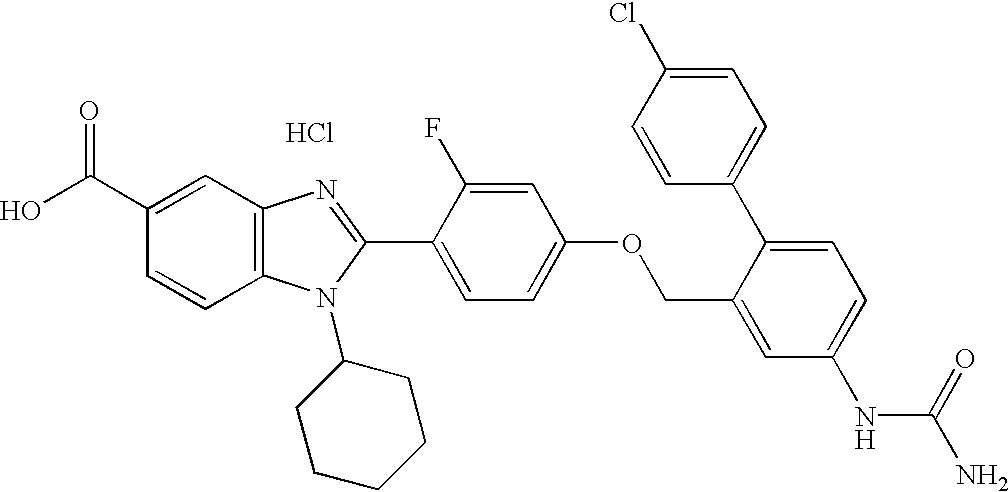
Cl.OC(C1=CC2=C(C=C1)N(C1CCCCC1)C(C1=CC=C(OCC3=CC(NC(N)=O)=CC=C3C3=CC=C(Cl)C=C3)C=C1F)=N2)=O
